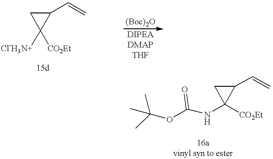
[Cl-H3N+]C1([CO2Et])C(C=C)C1.N(C1([CO2Et])C(C=C)C1)C(OC(C)(C)C)=O
